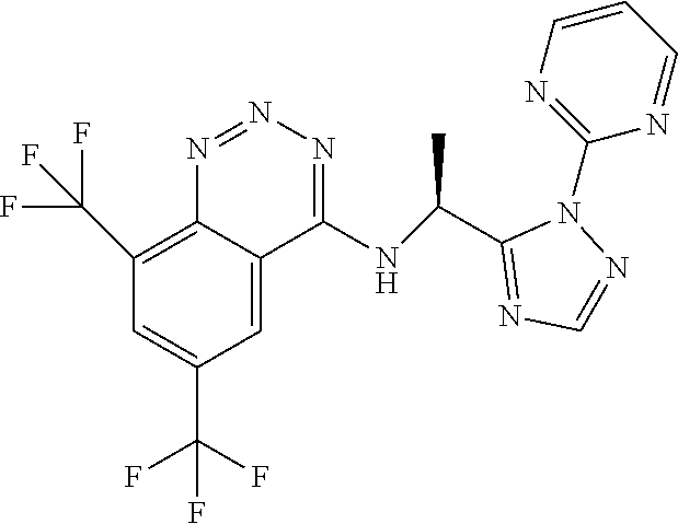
N1=NN=C(NC(C2=NC=NN2C2=NC=CC=N2)C)C2=CC(C(F)(F)F)=CC(C(F)(F)F)=C12
